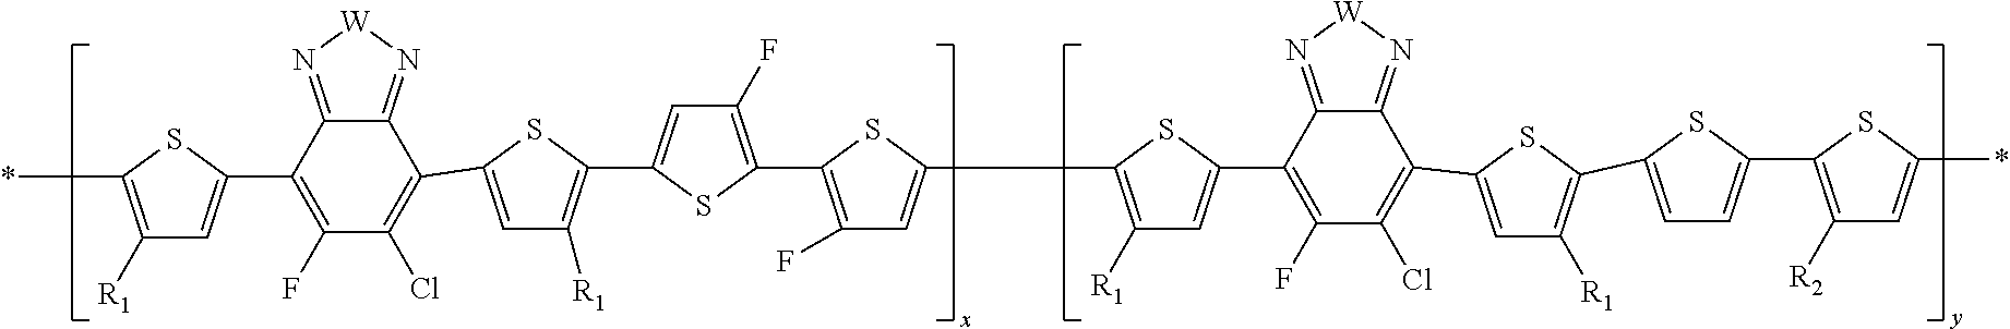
C1([R1])=C(*)SC(C2=C(F)C(Cl)=C(C3=CC([R1])=C(C4=CC(F)=C(C5=C(F)C=C(C6=C([R1])C=C(C7=C(F)C(Cl)=C(C8=CC([R1])=C(C9=CC=C(C%10=C([R2])C=C(*)S%10)S9)S8)C8=N[W]N=C87)S6)S5)S4)S3)C3=N[W]N=C32)=C1
